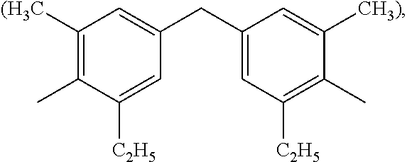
C1([(H3C])=C(C)C([C2H5])=CC(CC2=CC([C2H5])=C(C)C([CH3)])=C2)=C1
